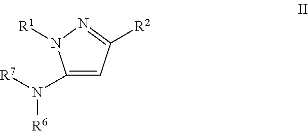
C1(N([R7])[R6])=CC([R2])=NN1[R1]
